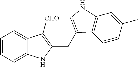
C1=CC=C2C(=C1)C([CHO])=C(CC1=CNC3=C1C=CC(C)=C3)N2
